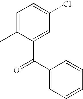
C1=C(C)C(C(C2=CC=CC=C2)=O)=CC(Cl)=C1
